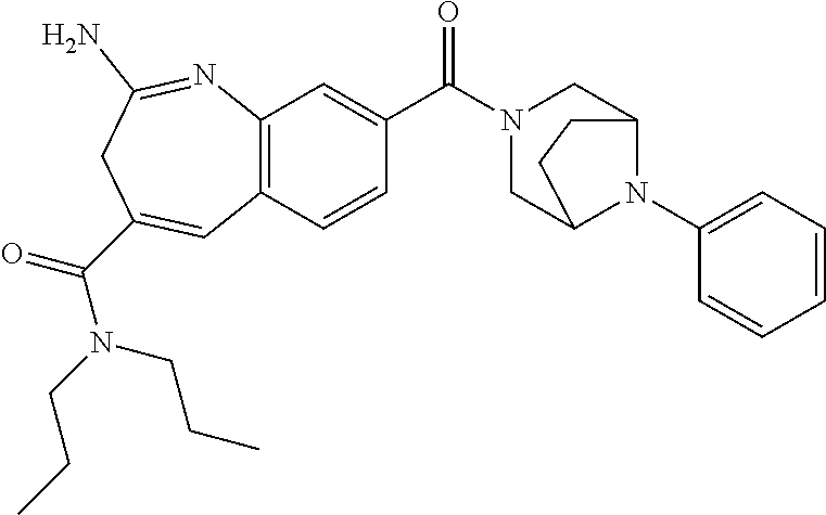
C12=C(C=CC(C(N3CC4N(C5=CC=CC=C5)C(C3)CC4)=O)=C1)C=C(C(N(CCC)CCC)=O)CC(N)=N2
